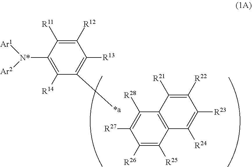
C12=C(C([R25])=C([R26])C([R27])=C1[R28])C([R24])=C([R23])C([R22])=C2[R21].C1([R12])=C([R11])C([N*]([Ar1])[Ar2])=C([R14])C([*a])=C1[R13]
